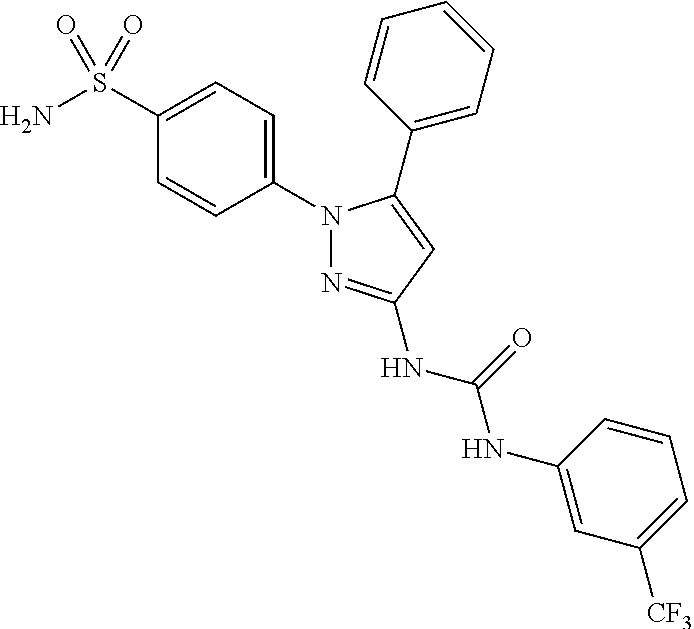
N1(C2=CC=C(S(N)(=O)=O)C=C2)N=C(NC(NC2=CC([CF3])=CC=C2)=O)C=C1C1=CC=CC=C1
